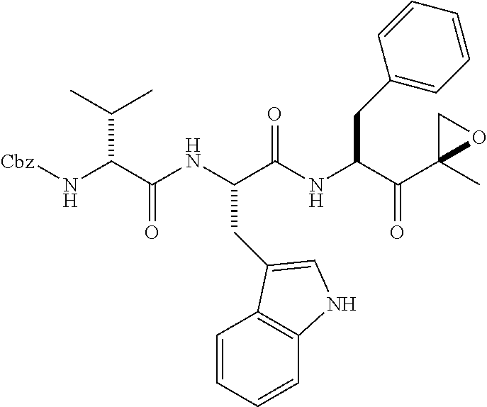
[Cbz]NC(C(NC(C(NC(C(C1(C)OC1)=O)CC1=CC=CC=C1)=O)CC1=CNC2=C1C=CC=C2)=O)C(C)C
